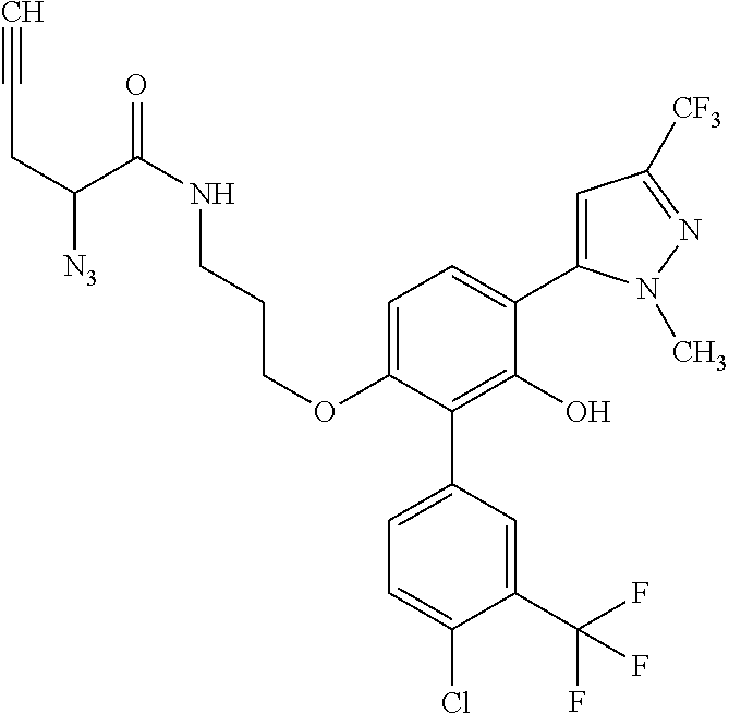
C1(OCCCNC(=O)C(CC#C)[N3])=CC=C(C2=CC([CF3])=NN2C)C(O)=C1C1=CC=C(Cl)C(C(F)(F)F)=C1
